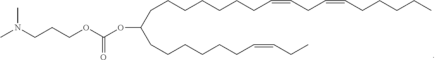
CN(CCCOC(OC(CCCCCCC=CCC)CCCCCCCC=CCC=CCCCCC)=O)C
